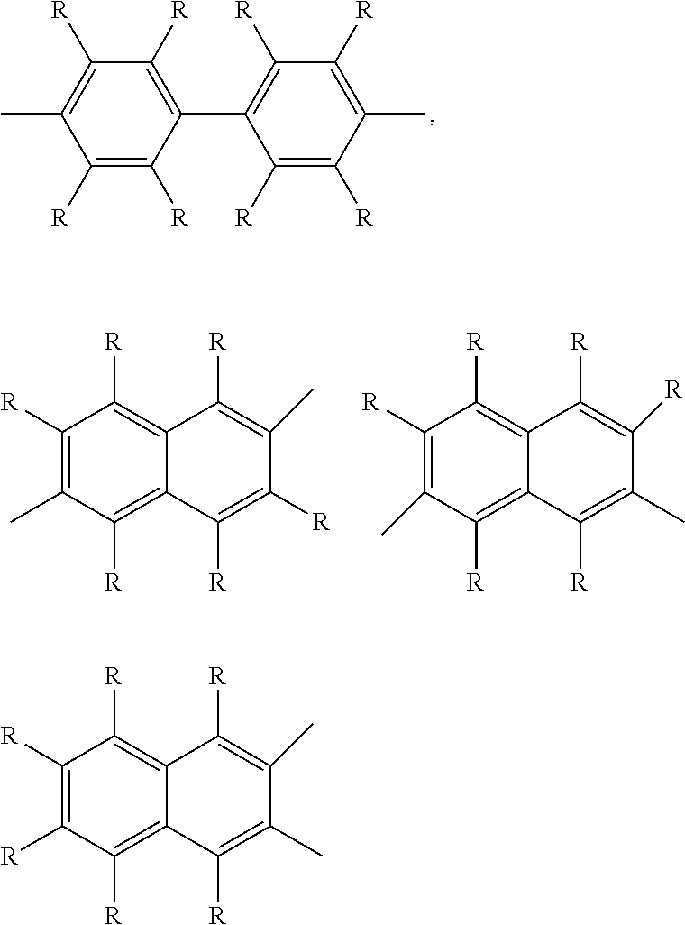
C1([R])=C([R])C(C2=C([R])C([R])=C(C)C([R])=C2[R])=C([R])C([R])=C1C.C1([R])=C(C)C([R])=C2C(=C1[R])C([R])=C(C)C([R])=C2[R].C1([R])=C(C)C([R])=C2C(=C1[R])C([R])=C([R])C(C)=C2[R].C1([R])=C([R])C([R])=C2C(=C1[R])C([R])=C(C)C(C)=C2[R]
